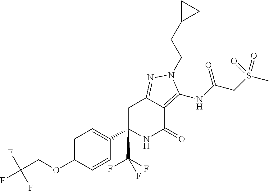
C1(C2=CC=C(OCC(F)(F)F)C=C2)(C(F)(F)F)NC(=O)C2=C(NC(CS(C)(=O)=O)=O)N(CCC3CC3)N=C2C1
